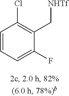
C1=C(F)C(C[NHTf])=C(Cl)C=C1
